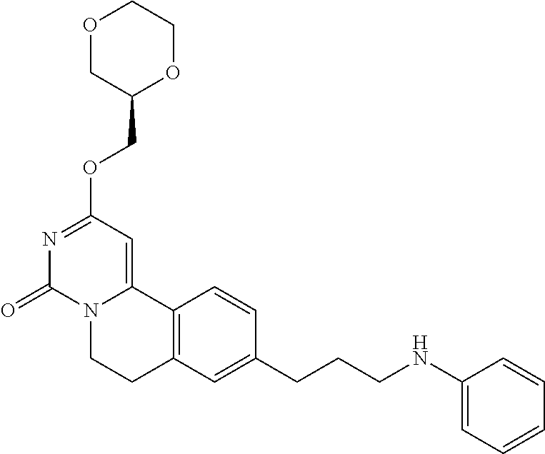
O1CC(COC2=NC(=O)N3C(=C2)C2=C(CC3)C=C(CCCNC3=CC=CC=C3)C=C2)OCC1
